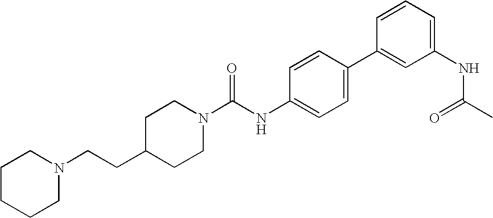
C1CCCN(CCC2CCN(C(NC3=CC=C(C4=CC(NC(C)=O)=CC=C4)C=C3)=O)CC2)C1
